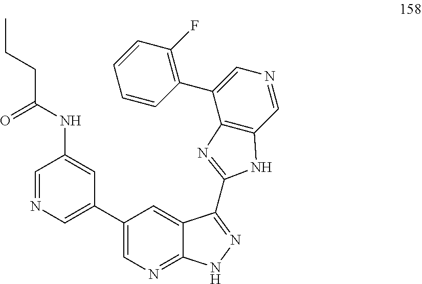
C1(C2=CN=CC(NC(=O)CCC)=C2)=CN=C2C(=C1)C(C1=NC3=C(C=NC=C3C3=C(F)C=CC=C3)N1)=NN2
